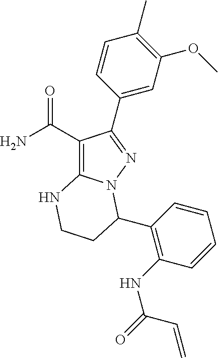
C1(C(=O)N)=C2N(N=C1C1=CC(OC)=C(C)C=C1)C(C1=C(NC(C=C)=O)C=CC=C1)CCN2
